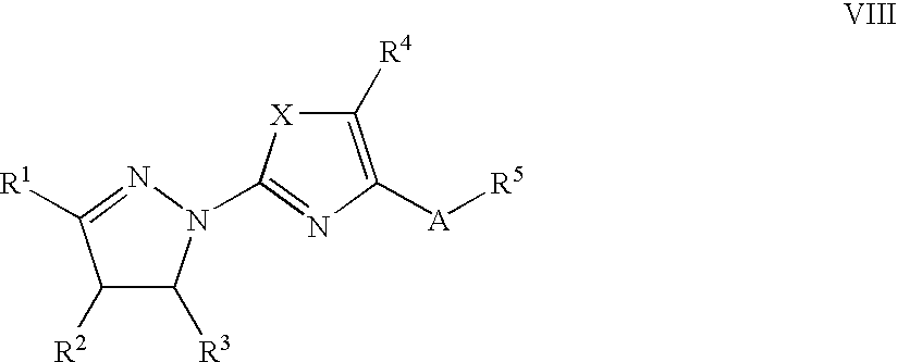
C1([R4])=C([A][R5])N=C(N2C([R3])C([R2])C([R1])=N2)[X]1
